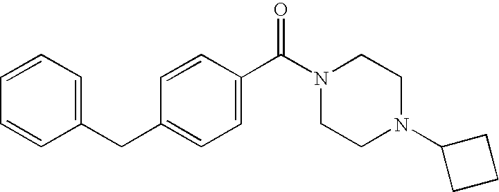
C1=CC=C(CC2=CC=C(C(N3CCN(C4CCC4)CC3)=O)C=C2)C=C1
